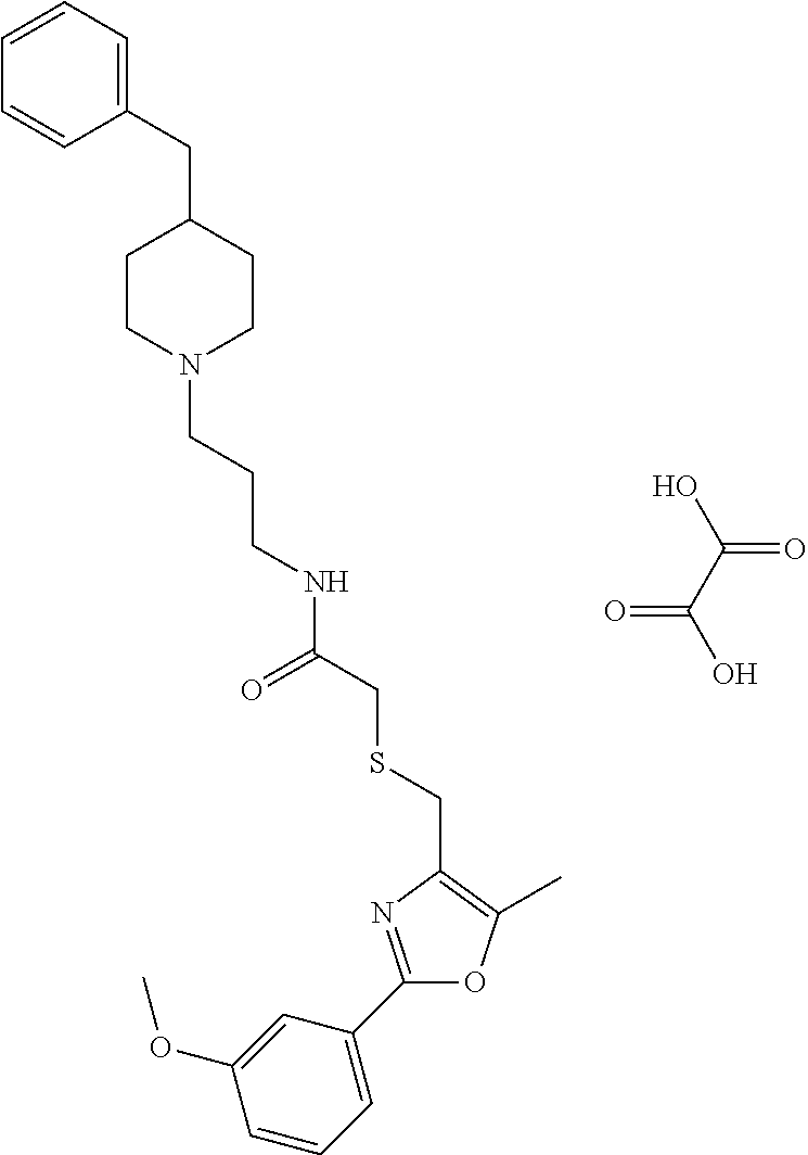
C(CNC(CSCC1=C(C)OC(C2=CC=CC(OC)=C2)=N1)=O)CN1CCC(CC2=CC=CC=C2)CC1.OC(=O)C(O)=O
